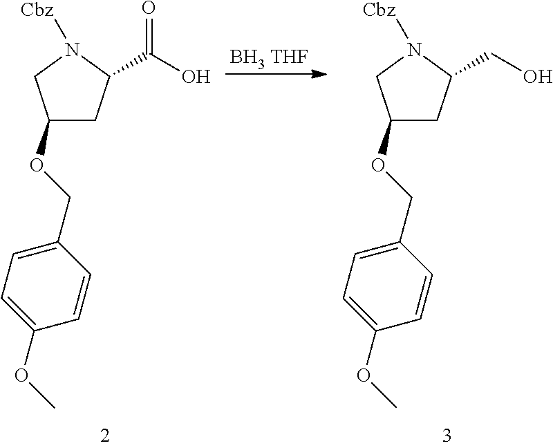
C1(OCC2=CC=C(OC)C=C2)CC(C(O)=O)N([Cbz])C1.[BH3 THF].C1(OCC2=CC=C(OC)C=C2)CC(CO)N([Cbz])C1
